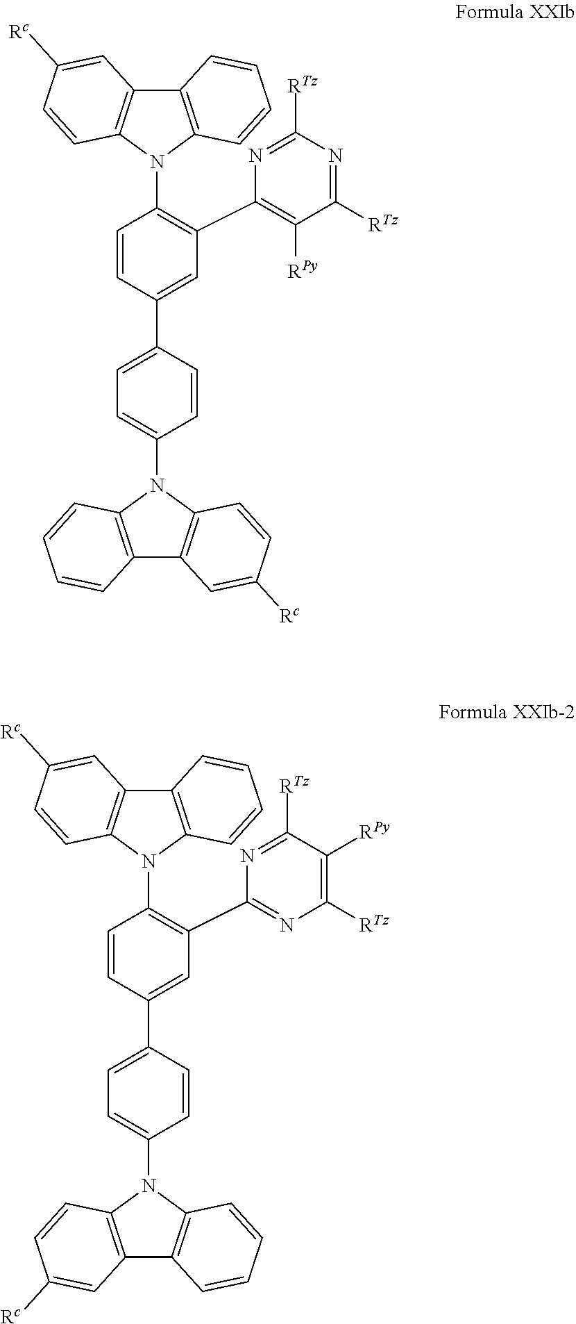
C1=CC(C2=CC=C(N3C4=C(C5=C3C=CC([Rc])=C5)C=CC=C4)C=C2)=CC(C2=C([RPy])C([RTz])=NC([RTz])=N2)=C1N1C2=C(C3=C1C=CC([Rc])=C3)C=CC=C2.C1=CC(C2=CC=C(N3C4=C(C5=C3C=CC=C5)C=C([Rc])C=C4)C=C2)=CC(C2=NC([RTz])=C([RPy])C([RTz])=N2)=C1N1C2=C(C3=C1C=CC([Rc])=C3)C=CC=C2
